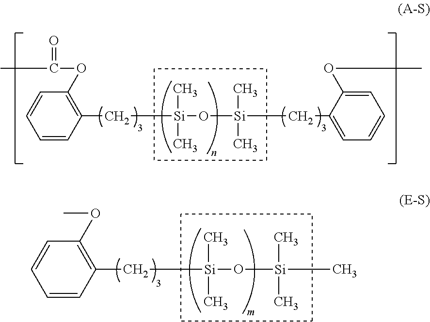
C1(C[Si](O[Si](CC2=CC=CC=C2OC)(C)C)(C)C)=C(OC(C)=O)C=CC=C1.C1(C[Si](O[Si](C)(C)C)(C)C)=C(OC)C=CC=C1
